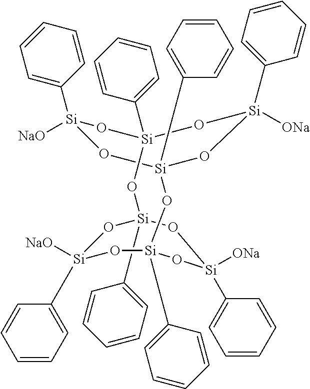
[NaO][Si]1(C2=CC=CC=C2)O[Si]2(C3=CC=CC=C3)O[Si]([ONa])(C3=CC=CC=C3)O[Si](C3=CC=CC=C3)(O1)O[Si]1(C3=CC=CC=C3)O[Si]([NaO])(C3=CC=CC=C3)O[Si](C3=CC=CC=C3)(O2)O[Si](C2=CC=CC=C2)([ONa])O1
